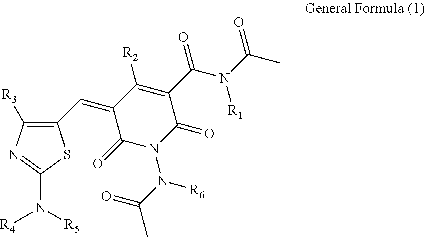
C1(C=C2C(=O)N(N(C(C)=O)[R6])C(=O)C(C(N(C(C)=O)[R1])=O)=C2[R2])=C([R3])N=C(N([R5])[R4])S1
